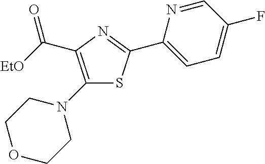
C1(N2CCOCC2)=C(C([EtO])=O)N=C(C2=CC=C(F)C=N2)S1
